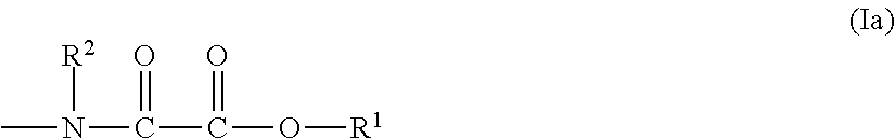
CN([R2])C(C(=O)O[R1])=O
